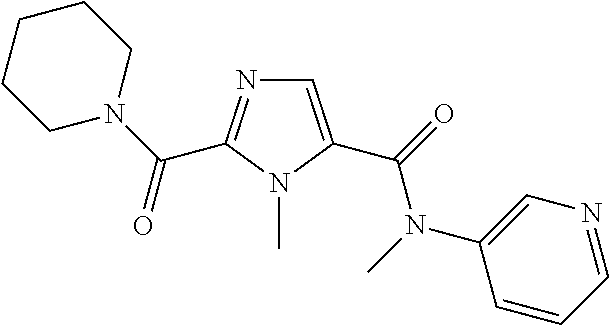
C1=C(C(=O)N(C)C2=CN=CC=C2)N(C)C(C(N2CCCCC2)=O)=N1
